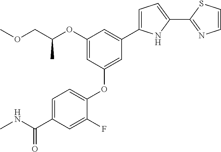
C1=C(C(NC)=O)C=C(F)C(OC2=CC(C3=CC=C(C4=NC=CS4)N3)=CC(OC(COC)C)=C2)=C1
